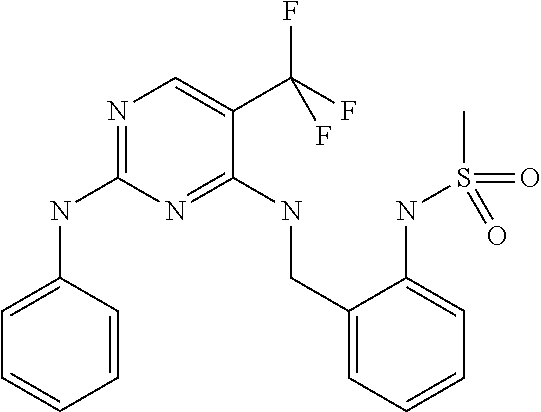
C1=CC(NC2=NC=C(C(F)(F)F)C(NCC3=CC=CC=C3NS(=O)(C)=O)=N2)=CC=C1
